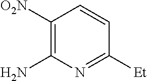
C1([O2N])=C(N)N=C([Et])C=C1
